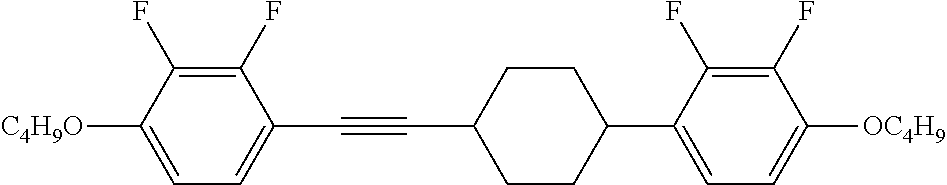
C1(F)=C(F)C([C4H9O])=CC=C1C#CC1CCC(C2=CC=C([OC4H9])C(F)=C2F)CC1
